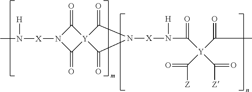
N([X]N1C(=O)[Y]2(C1=O)C(=O)N([X]N([H])C([Y](C(C)=O)(C([Z])=O)C([Z])=O)=O)C2=O)(C)[H]
